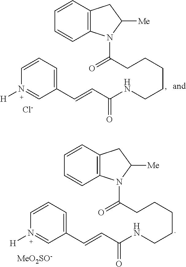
C1(C=CC(NCCCCCC(N2C3=C(C=CC=C3)CC2[Me])=O)=O)=CC=CN([H])=C1.[Cl-].C1(C=CC(NCCCCCC(N2C3=C(C=CC=C3)CC2[Me])=O)=O)=CC=CN([H])=C1.[MeO2SO-]
